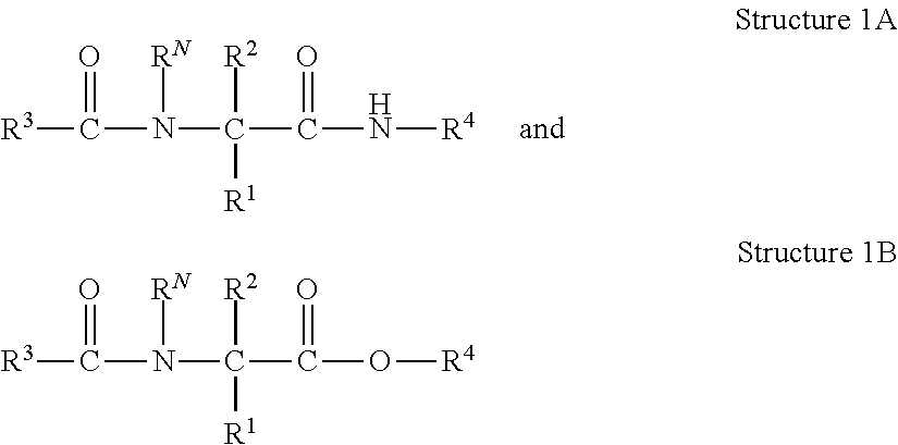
[R3]C(N(C(C(N[R4])=O)([R2])[R1])[RN])=O.[R3]C(N(C(C(O[R4])=O)([R2])[R1])[RN])=O
